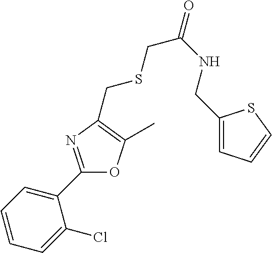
C1=CC=C(Cl)C(C2=NC(CSCC(=O)NCC3=CC=CS3)=C(C)O2)=C1
